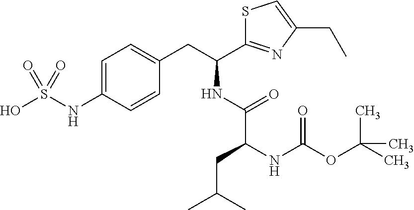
C1=C(NS(O)(=O)=O)C=CC(CC(C2=NC(CC)=CS2)NC(C(NC(OC(C)(C)C)=O)CC(C)C)=O)=C1
